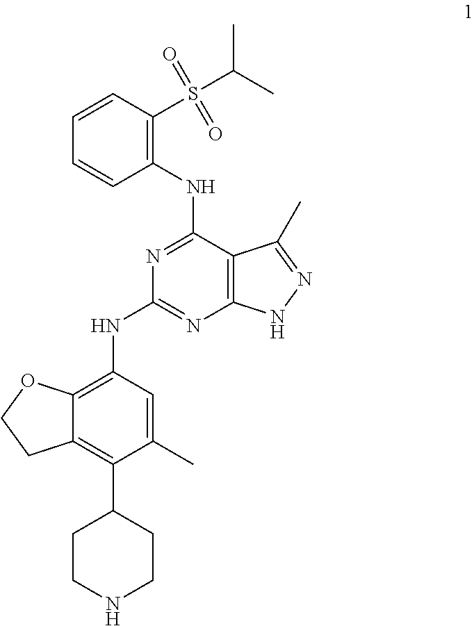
N1=C(NC2=C(S(C(C)C)(=O)=O)C=CC=C2)C2=C(N=C1NC1=C3C(=C(C4CCNCC4)C(C)=C1)CCO3)NN=C2C
